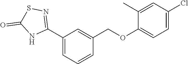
C1(C2=NSC(=O)N2)=CC=CC(COC2=CC=C(Cl)C=C2C)=C1
